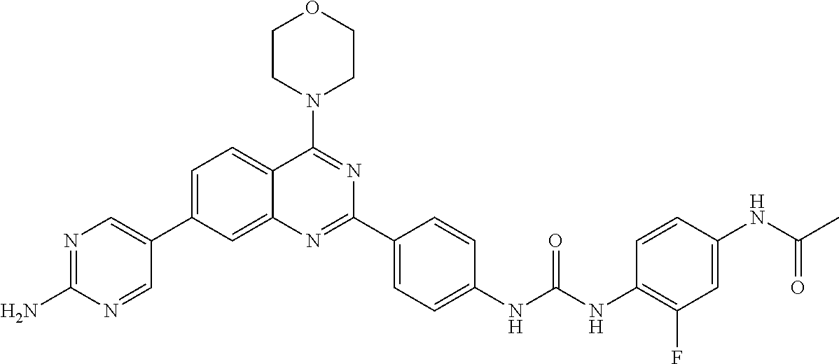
C1=C(C2=CN=C(N)N=C2)C=C2C(=C1)C(N1CCOCC1)=NC(C1=CC=C(NC(NC3=C(F)C=C(NC(C)=O)C=C3)=O)C=C1)=N2
